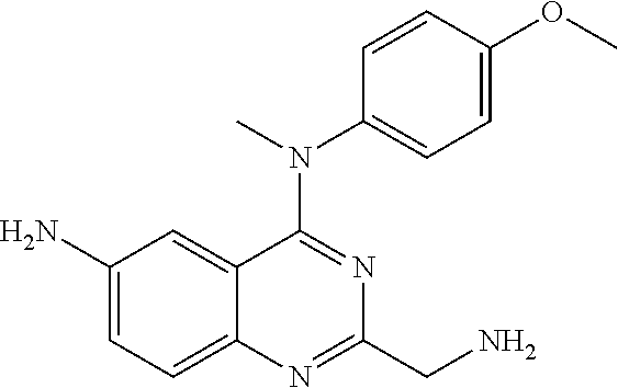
C1(N)=CC=C2C(=C1)C(N(C)C1=CC=C(OC)C=C1)=NC(CN)=N2
